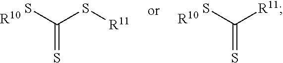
SC([R11])=S.[R10].SC(S[R11])=S.[R10]
